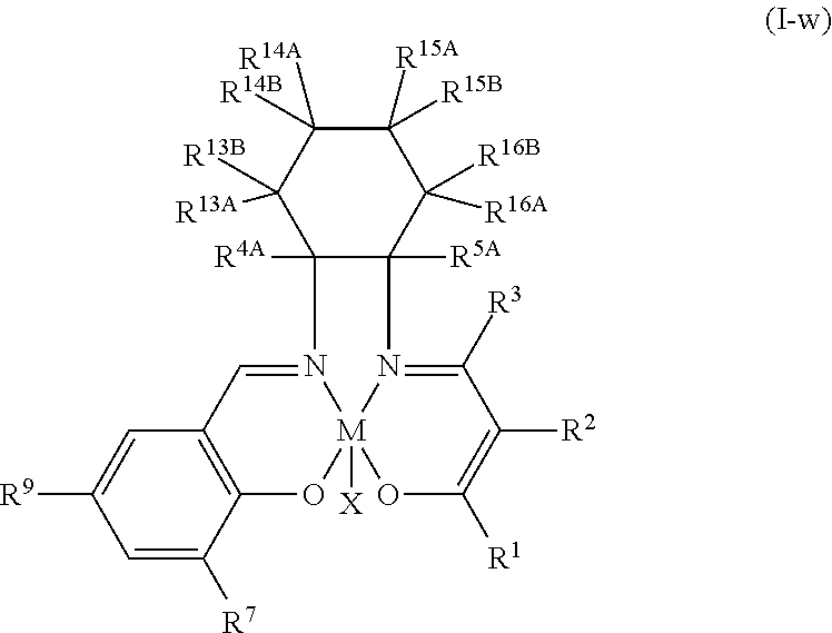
N12=CC3=C(O[M]14([X])OC([R1])=C([R2])C([R3])=N4C1([R5A])C2([R4A])C([R13B])([R13A])C([R14A])([R14B])C([R15B])([R15A])C1([R16B])[R16A])C([R7])=CC([R9])=C3
